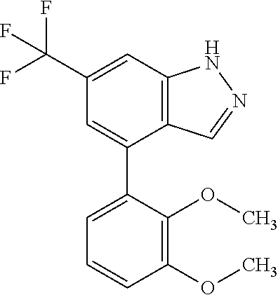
C12=C(C=C(C(F)(F)F)C=C1C1=CC=CC(OC)=C1OC)NN=C2
